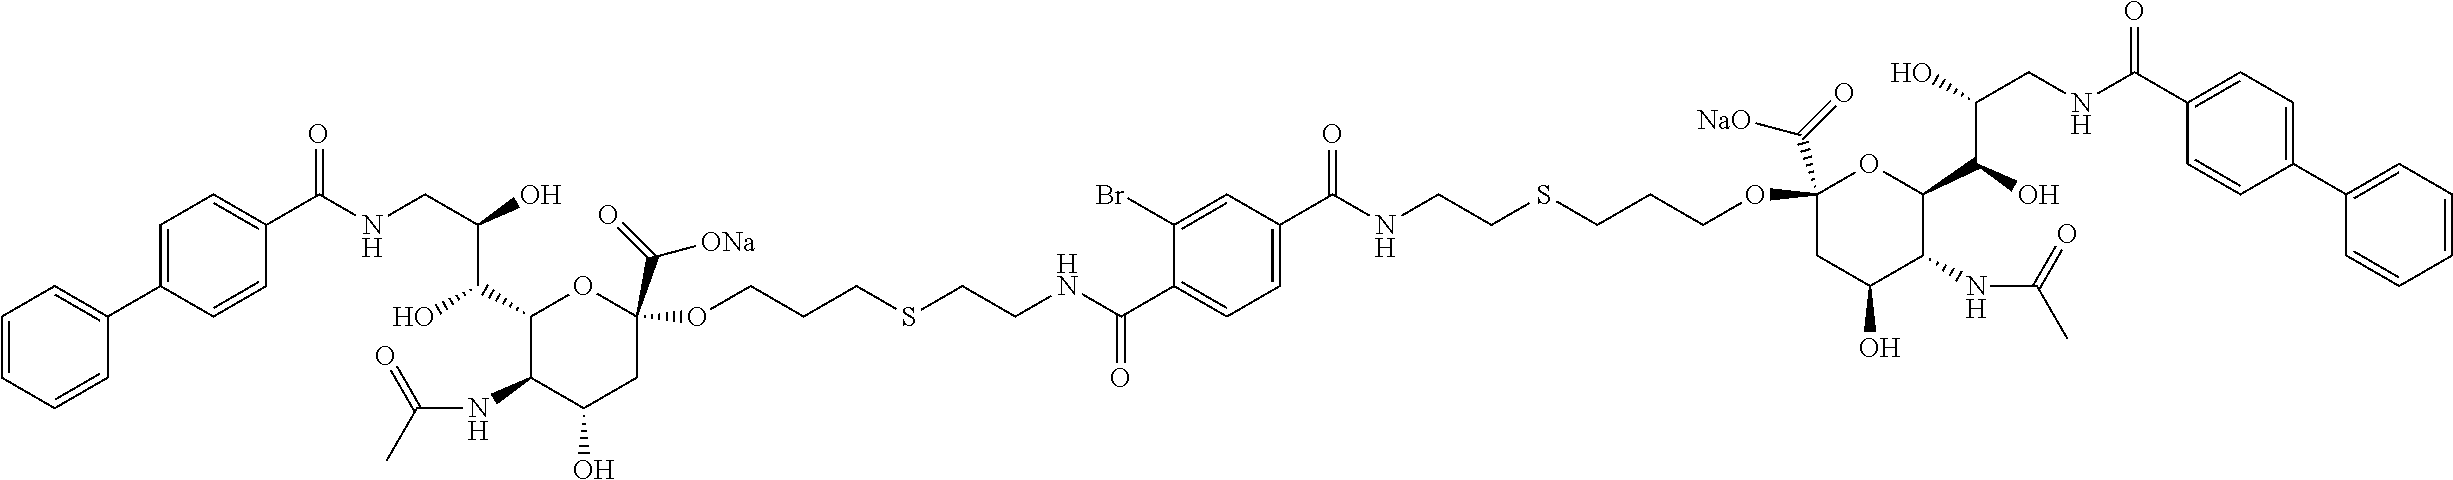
C1=CC=CC(C2=CC=C(C(NCC(O)C(C3C(NC(C)=O)C(O)CC(C(=O)[ONa])(OCCCSCCNC(C4=CC=C(C(NCCSCCCOC5(C(=O)[NaO])CC(O)C(NC(C)=O)C(C(O)C(O)CNC(C6=CC=C(C7=CC=CC=C7)C=C6)=O)O5)=O)C=C4Br)=O)O3)O)=O)C=C2)=C1
